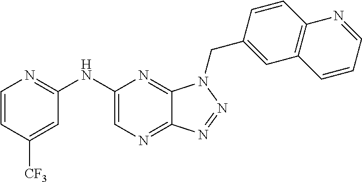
C1(NC2=NC=CC([CF3])=C2)=CN=C2C(=N1)N(CC1=CC3=C(C=C1)N=CC=C3)N=N2
